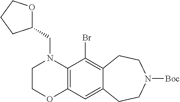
C12=C(C(Br)=C3C(=C1)CCN([Boc])CC3)N(CC1OCCC1)CCO2
